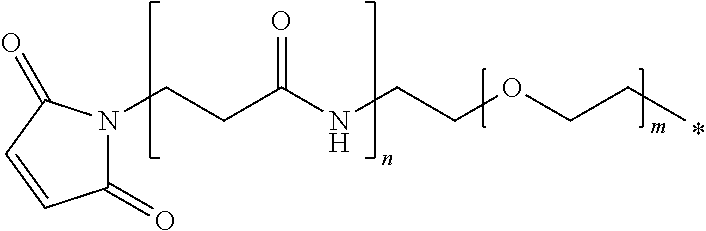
C1(=O)N(CCC(NCCOCCC)=O)C(=O)C=C1
